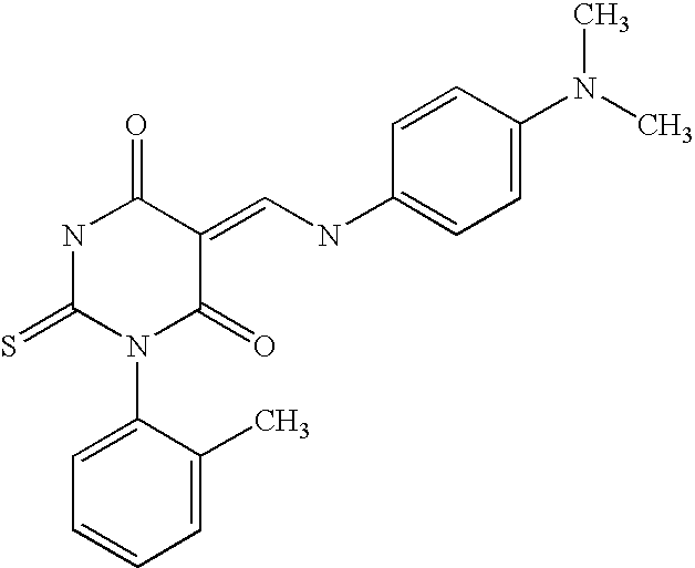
N1C(=S)N(C2=CC=CC=C2C)C(=O)C(=CNC2=CC=C(N(C)C)C=C2)C1=O
